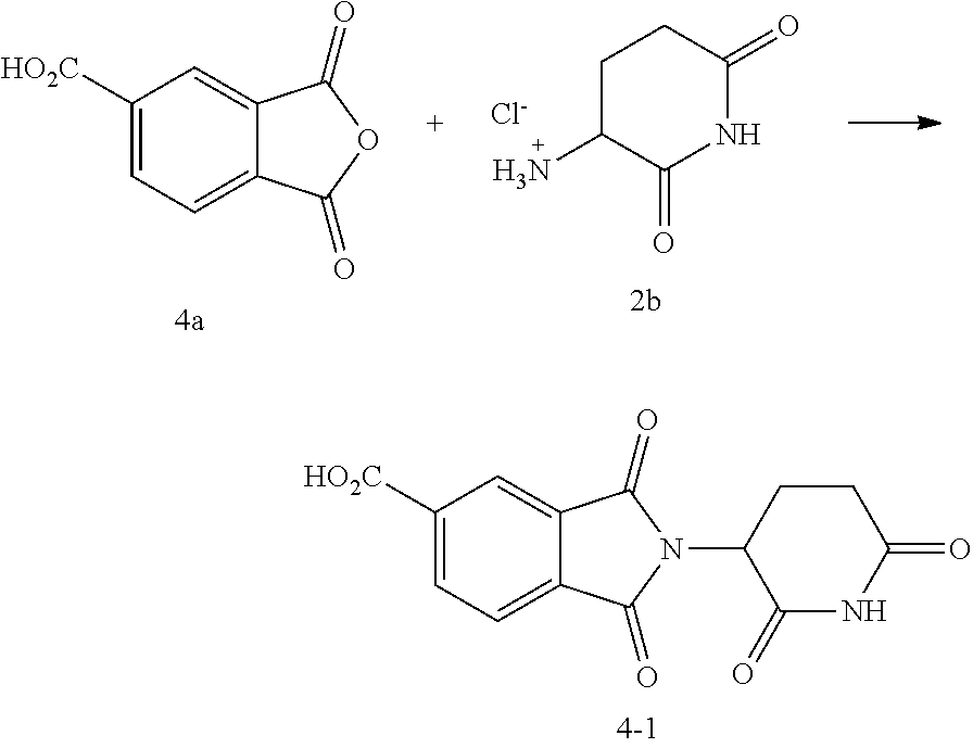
C1([HO2C])=CC=C2C(=C1)C(=O)N(C1C(=O)NC(=O)CC1)C2=O.C1C(N)C(=O)NC(=O)C1.[Cl-].C1([HO2C])=CC=C2C(=C1)C(=O)OC2=O
